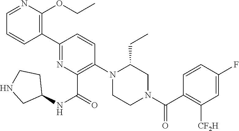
C1(C2=C(OCC)N=CC=C2)=NC(C(=O)NC2CCNC2)=C(N2CCN(C(C3=C([CF2H])C=C(F)C=C3)=O)CC2CC)C=C1
